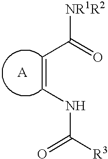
[NR1R2]C(=O)C=CNC([R3])=O
